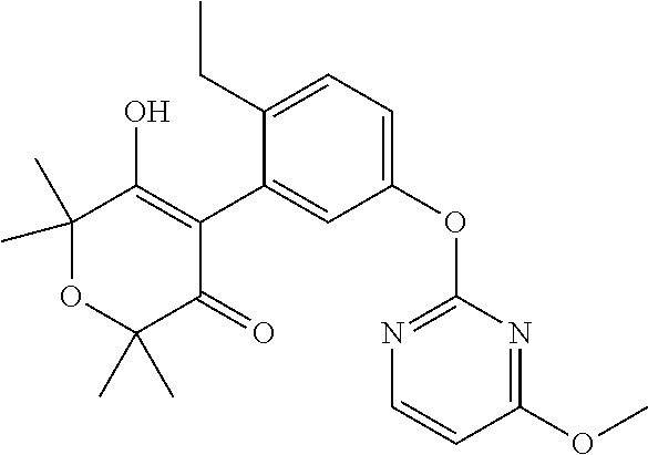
C1(C2=CC(OC3=NC=CC(OC)=N3)=CC=C2CC)=C(O)C(C)(C)OC(C)(C)C1=O
